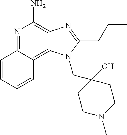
C1=CC2=NC(N)=C3C(=C2C=C1)N(CC1(O)CCN(C)CC1)C(CCC)=N3
